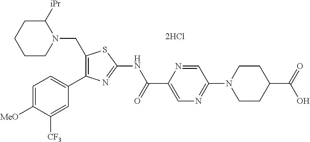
C1(CN2CCCCC2[iPr])=C(C2=CC=C([MeO])C([CF3])=C2)N=C(NC(C2=CN=C(N3CCC(C(=O)O)CC3)C=N2)=O)S1
